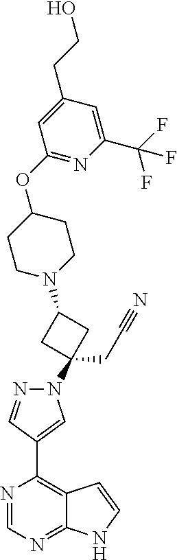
C1(N2N=CC(C3=C4C(=NC=N3)NC=C4)=C2)(CC#N)CC(N2CCC(OC3=NC(C(F)(F)F)=CC(CCO)=C3)CC2)C1
